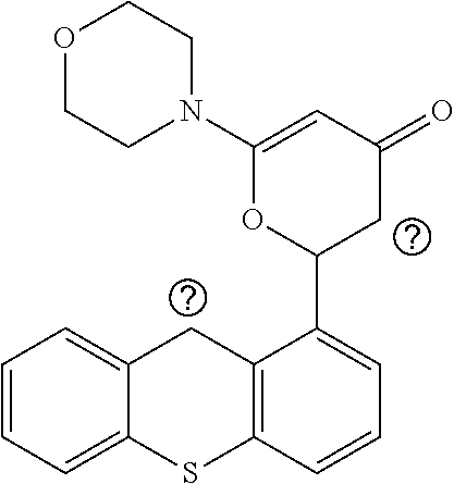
C1=CC=C2C(=C1)CC1=C(S2)C=CC=C1C1CC(=O)C=C(N2CCOCC2)O1
